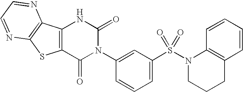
C12=C(C(=O)N(C3=CC(S(N4CCCC5=C4C=CC=C5)(=O)=O)=CC=C3)C(=O)N1)SC1=C2N=CC=N1
